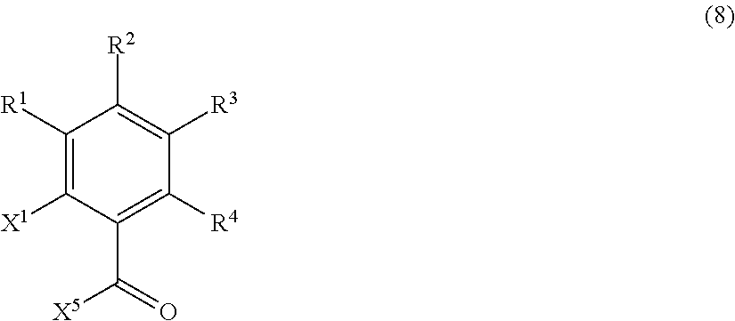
C1([R1])=C([X1])C(C(=O)[X5])=C([R4])C([R3])=C1[R2]
